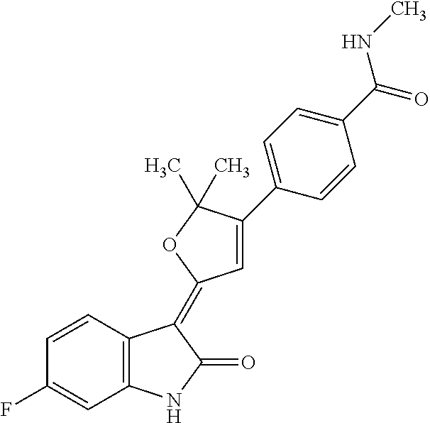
C1=CC(F)=CC2=C1C(=C1C=C(C3=CC=C(C(NC)=O)C=C3)C(C)(C)O1)C(=O)N2
